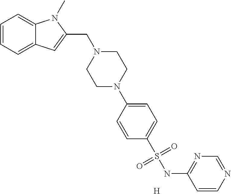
C1=CC=C2C(=C1)N(C)C(CN1CCN(C3=CC=C(S(NC4=NC=NC=C4)(=O)=O)C=C3)CC1)=C2.[H]
